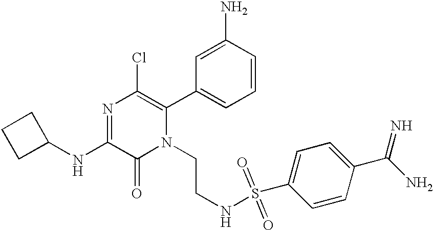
C1(NC2=NC(Cl)=C(C3=CC=CC(N)=C3)N(CCNS(C3=CC=C(C(N)=N)C=C3)(=O)=O)C2=O)CCC1
